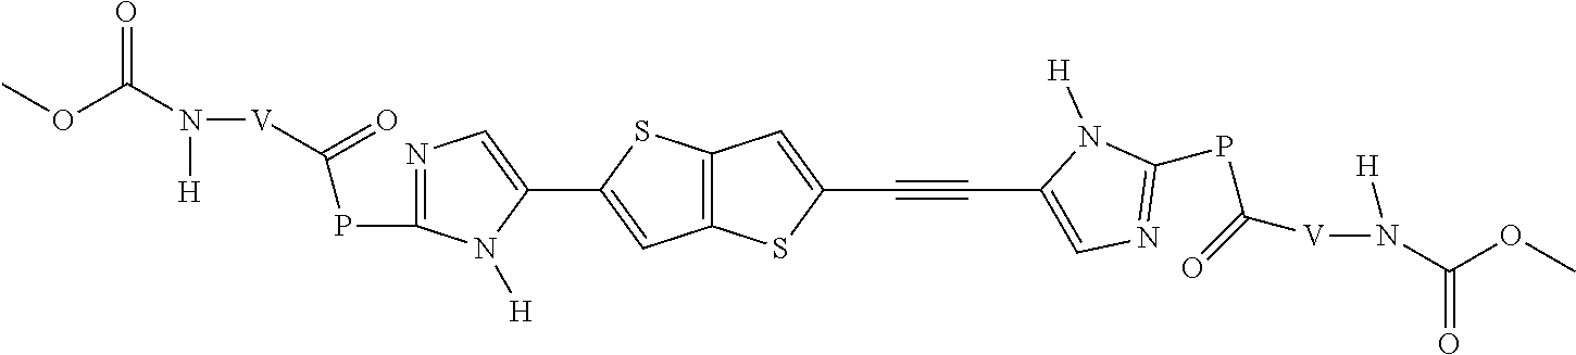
C(C1=CN=C(PC([V]N([H])C(OC)=O)=O)N1[H])#CC1=CC2=C(C=C(C3=CN=C(PC([V]N(C(OC)=O)[H])=O)N3[H])S2)S1
